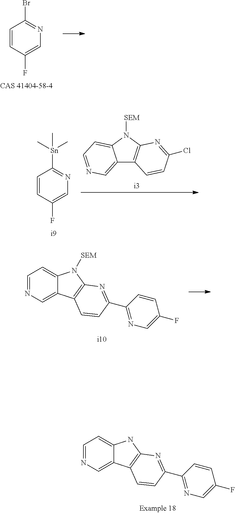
C1=CC(F)=CN=C1Br.C12=CN=CC=C1N([SEM])C1=C2C=CC(Cl)=N1.C1=CC(F)=CN=C1[Sn](C)(C)C.C1=NC=C2C(=C1)N([SEM])C1=C2C=CC(C2=NC=C(F)C=C2)=N1.C1=NC=C2C(=C1)NC1=C2C=CC(C2=NC=C(F)C=C2)=N1
